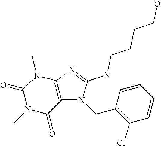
C1(=O)N(C)C(=O)C2=C(N1C)N=C(NCCCCO)N2CC1=C(Cl)C=CC=C1
